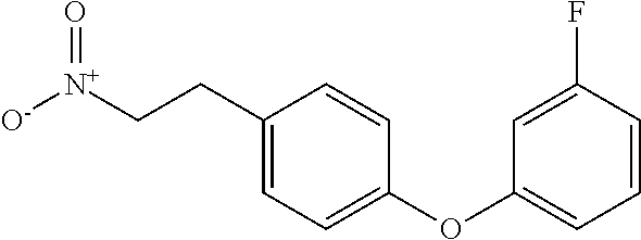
C1(CC[N+]([O-])=O)=CC=C(OC2=CC=CC(F)=C2)C=C1
